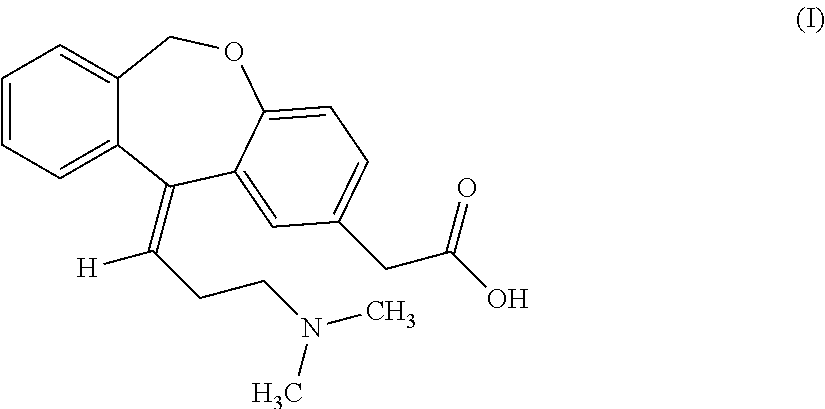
C1=CC=C2C(=C1)COC1=CC=C(CC(O)=O)C=C1C2=C(CCN(C)C)[H]
